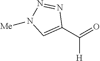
C1(C(=O)[H])=CN([Me])N=N1
